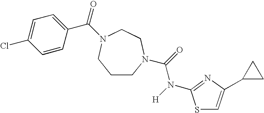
C1CN(C(=O)N([H])C2=NC(C3CC3)=CS2)CCN(C(=O)C2=CC=C(Cl)C=C2)C1
